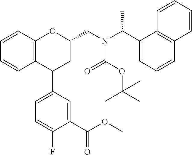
C12=C(C=CC=C1)OC(CN(C(C1=CC=CC3=C1C=CC=C3)C)C(OC(C)(C)C)=O)CC2C1=CC=C(F)C(C(OC)=O)=C1
